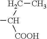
CC(CC)[COOH]
